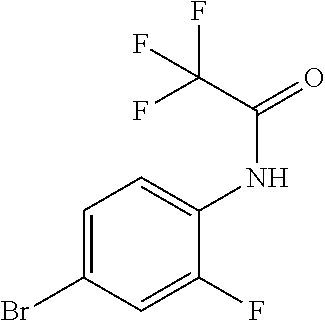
C1=C(Br)C=C(F)C(NC(=O)C(F)(F)F)=C1
